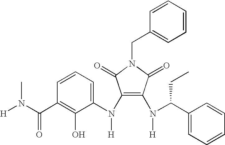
C1(N(C2=CC=CC(C(N([H])C)=O)=C2O)[H])=C(N(C(C2=CC=CC=C2)CC)[H])C(=O)N(CC2=CC=CC=C2)C1=O
